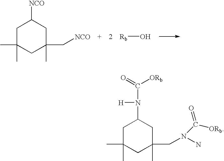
C1C(C)(C)CC(C)(C[NCO])CC1[NCO].[Rb]O.C1C(C)(C)CC(C)(CN(N)C([ORb])=O)CC1N(C([ORb])=O)[H]
